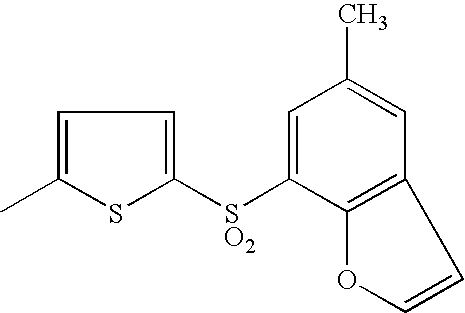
C1=C([SO2]C2=CC=C(C)S2)C2=C(C=C1C)C=CO2
